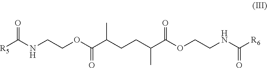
[R5]C(NCCOC(C(CCC(C(OCCNC([R6])=O)=O)C)C)=O)=O
